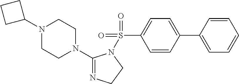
N1(C2CCC2)CCN(C2=NCCN2S(C2=CC=C(C3=CC=CC=C3)C=C2)(=O)=O)CC1
